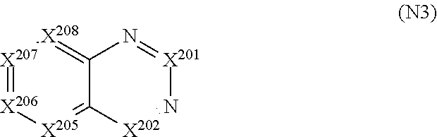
[X207]1=[X206][X205]=C2C(=[X208]1)N=[X201]N=[X202]2
